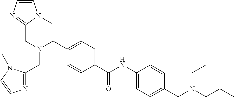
C1=C(C(NC2=CC=C(CN(CCC)CCC)C=C2)=O)C=CC(CN(CC2=NC=CN2C)CC2=NC=CN2C)=C1
